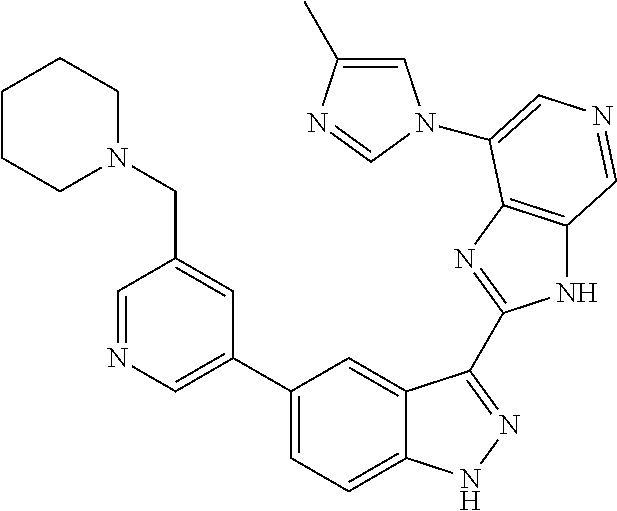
C1=C(C)N=CN1C1=CN=CC2=C1N=C(C1=NNC3=CC=C(C4=CN=CC(CN5CCCCC5)=C4)C=C31)N2
